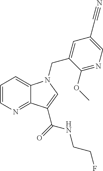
C1=CN=C2C(=C1)N(CC1=CC(C#N)=CN=C1OC)C=C2C(=O)NCCF
